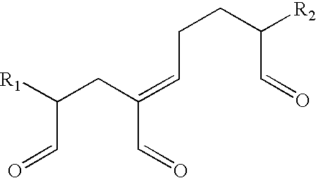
C([R1])(CC(=CCCC([R2])C=O)C=O)C=O
